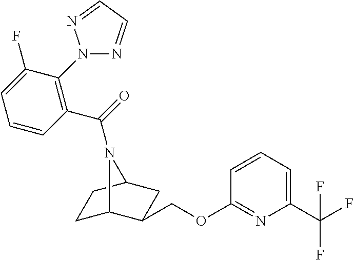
C1C2C(COC3=NC(C(F)(F)F)=CC=C3)CC(C1)N2C(=O)C1=C(N2N=CC=N2)C(F)=CC=C1
